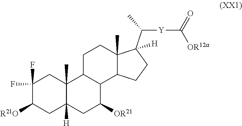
C12(C)C([H])(CC([OR21])C3C1CCC1(C)C3CCC1(C(C)[Y]C([OR12a])=O)[H])CC([R21O])C(F)(F)C2
